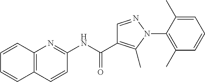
N(C(=O)C1=C(C)N(C2=C(C)C=CC=C2C)N=C1)C1=NC2=C(C=C1)C=CC=C2
